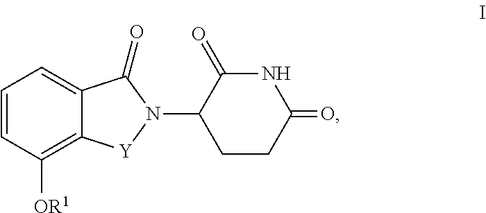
[OR1]C1=C2C(=CC=C1)C(=O)N(C1CCC(=O)NC1=O)[Y]2
